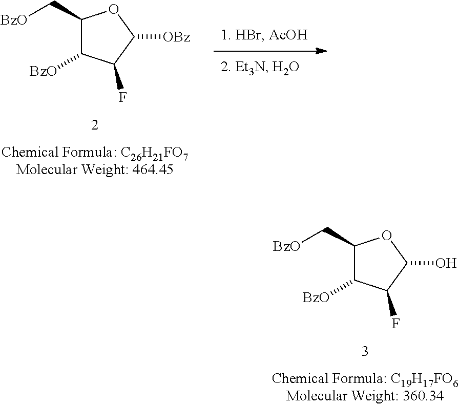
C1(C[BzO])C([BzO])C(F)C([OBz])O1.C1(C[BzO])C([BzO])C(F)C(O)O1
